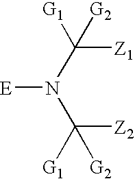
[E]N(C([G1])([Z1])[G2])C([G1])([Z2])[G2]
